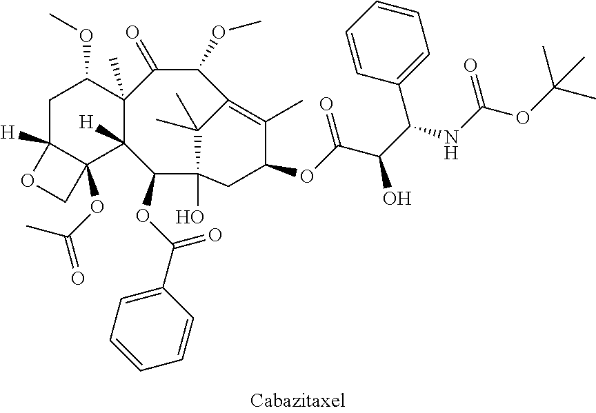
C1C2([H])C(OC(=O)C)(C3([H])C(C)(C1OC)C(=O)C(OC)C1=C(C)C(OC(C(C(NC(OC(C)(C)C)=O)C4=CC=CC=C4)O)=O)CC(O)(C3OC(C3=CC=CC=C3)=O)C1(C)C)CO2
